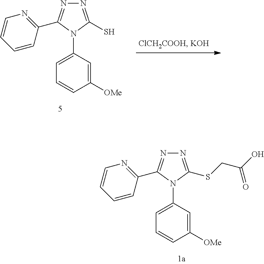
N1=C(SCC(O)=O)N(C2=CC=CC([OMe])=C2)C(C2=NC=CC=C2)=N1.N1=C(S)N(C2=CC=CC([OMe])=C2)C(C2=NC=CC=C2)=N1
